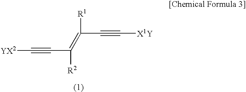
C(#C[YX2])C([R2])=C(C#C[X1Y])[R1]
